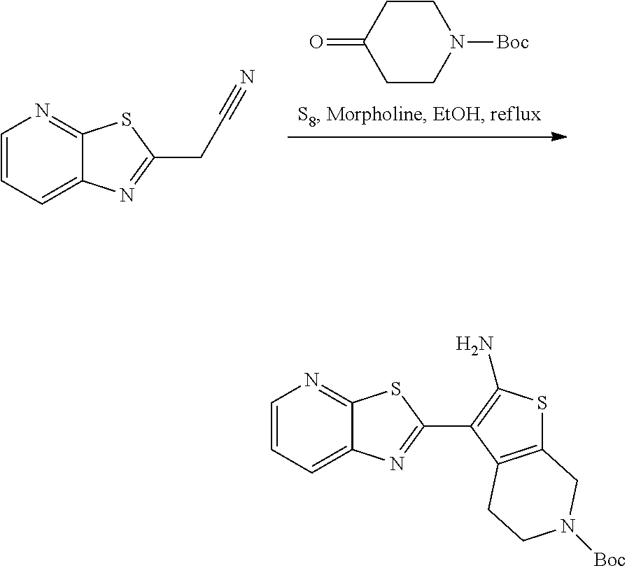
C1=CC=C2C(=N1)SC(C1=C(N)SC3=C1CCN([Boc])C3)=N2.C1=CC=C2C(=N1)SC(CC#N)=N2.C1CN([Boc])CCC1=O
